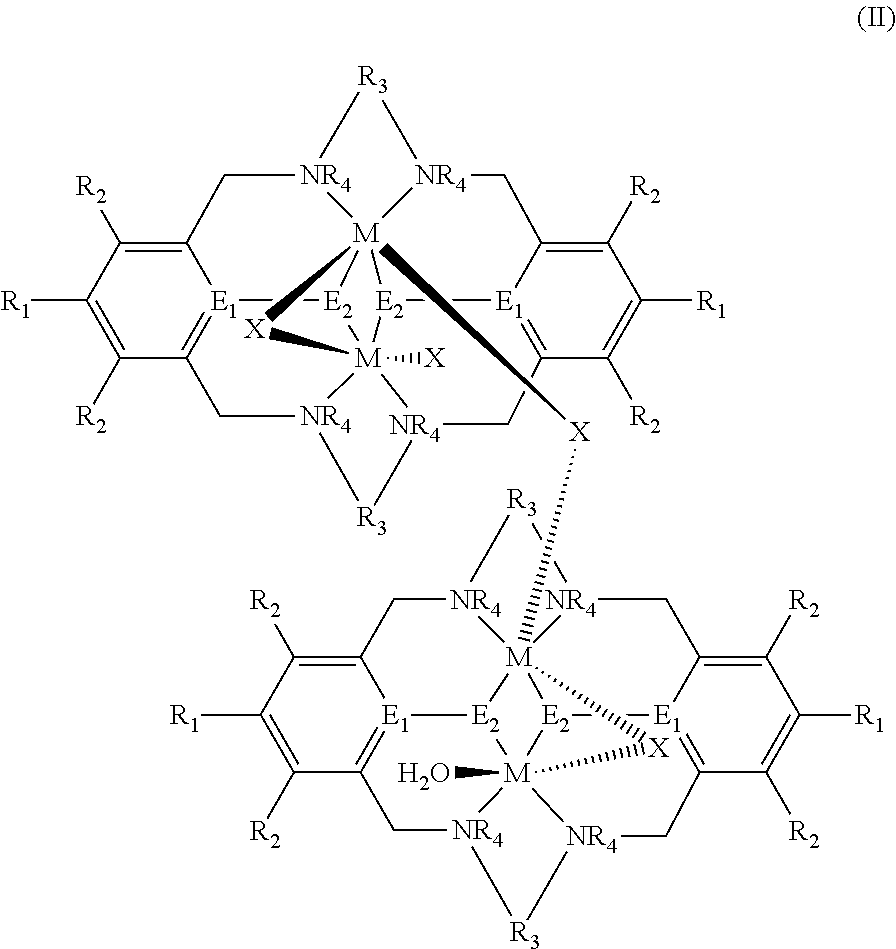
C1([R2])=C2[E1]3=C(C([R2])=C1[R1])C[NR4]1[M]456([X])[E2]3[M]37([X][M]89%10%11[NR4]%12CC%13=C([R2])C([R1])=C([R2])C%14=[E1]%13[E2]8[M]8%13(O)([NR4](CC%15=[E1](C(=C([R2])C([R1])=C%15[R2])C[NR4]9[R3]%12)[E2]8%10)[R3][NR4]%13C%14)[X]%11)([NR4](C2)[R3][NR4]3CC2=C([R2])C([R1])=C([R2])C(=[E1]2[E2]47)C[NR4]5[R3]1)[X]6
